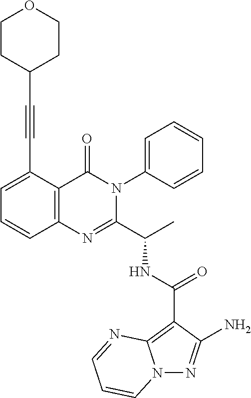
C1(C(NC(C2=NC3=C(C(=O)N2C2=CC=CC=C2)C(C#CC2CCOCC2)=CC=C3)C)=O)=C2N(N=C1N)C=CC=N2
